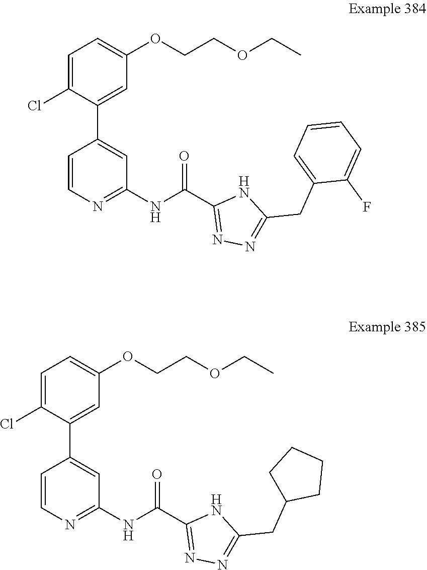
C1(NC(C2=NN=C(CC3=CC=CC=C3F)N2)=O)=NC=CC(C2=CC(OCCOCC)=CC=C2Cl)=C1.O(CC)CCOC1=CC=C(Cl)C(C2=CC(NC(C3=NN=C(CC4CCCC4)N3)=O)=NC=C2)=C1
